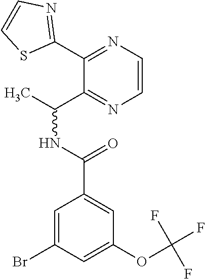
C1=C(OC(F)(F)F)C=C(C(NC(C)C2=NC=CN=C2C2=NC=CS2)=O)C=C1Br
